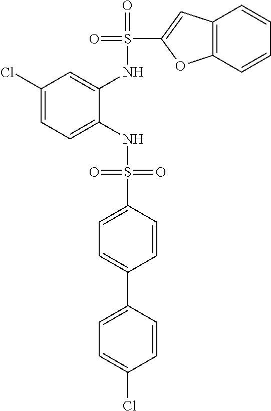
C1(Cl)=CC=C(NS(=O)(=O)C2=CC=C(C3=CC=C(Cl)C=C3)C=C2)C(NS(=O)(C2=CC3=C(O2)C=CC=C3)=O)=C1
